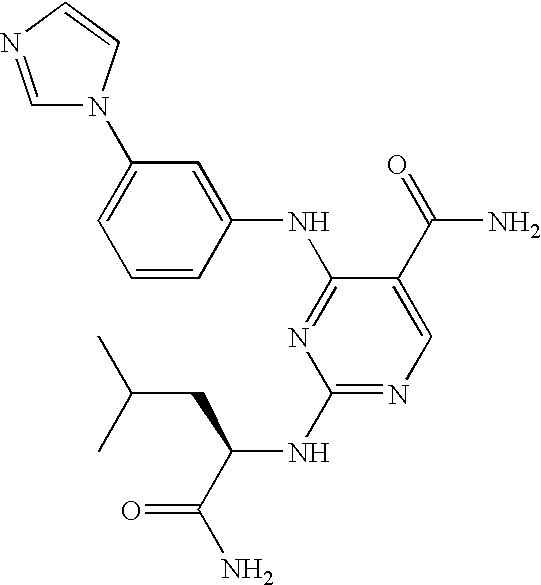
C1=NC=CN1C1=CC=CC(NC2=NC(NC(C(N)=O)CC(C)C)=NC=C2C(=O)N)=C1
